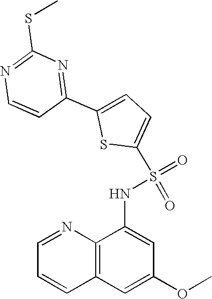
C1=NC2=C(C=C1)C=C(OC)C=C2NS(=O)(=O)C1=CC=C(C2=NC(SC)=NC=C2)S1
